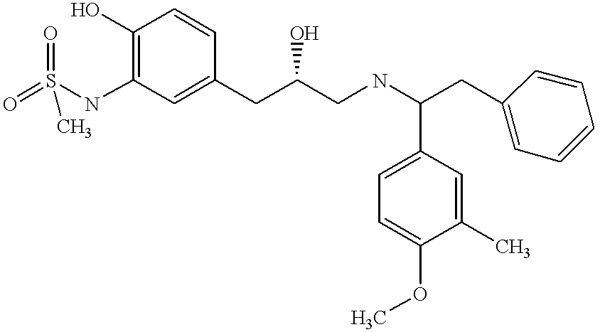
O=S(NC1=C(O)C=CC(CC(CNC(CC2=CC=CC=C2)C2=CC=C(OC)C(C)=C2)O)=C1)(=O)C
